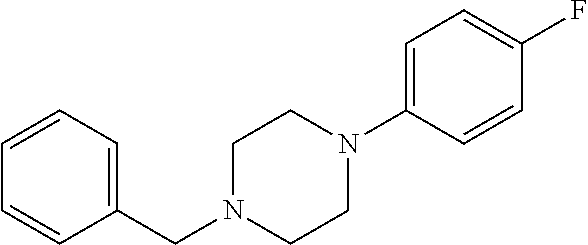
C1(CN2CCN(C3=CC=C(F)C=C3)CC2)=CC=CC=C1
